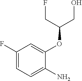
C1(F)=CC=C(N)C(OC(CO)CF)=C1
